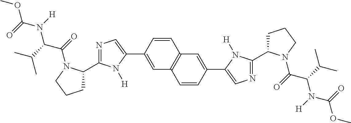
N1=C(C2CCCN2C(C(N(C(OC)=O)[H])C(C)C)=O)N([H])C(C2=CC3=C(C=C2)C=C(C2=CN=C(C4CCCN4C(C(N(C(OC)=O)[H])C(C)C)=O)N2[H])C=C3)=C1
